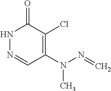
N1N=CC(N(N=C)C)=C(Cl)C1=O
